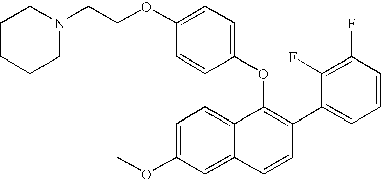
O(C1=C(C2=CC=CC(F)=C2F)C=CC2=CC(OC)=CC=C12)C1=CC=C(OCCN2CCCCC2)C=C1
